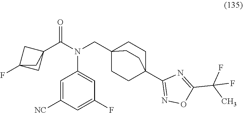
C1=C([NC])C=C(F)C=C1N(CC12CCC(C3=NOC(C(F)(F)C)=N3)(CC1)CC2)C(=O)C12CC(F)(C1)C2
